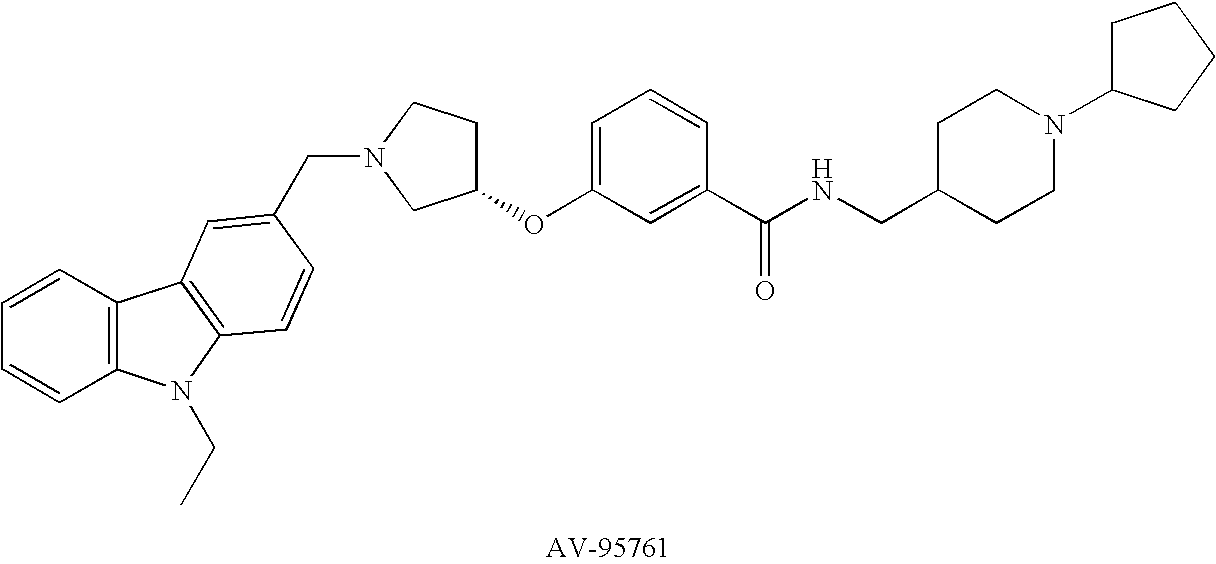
C1(OC2=CC=CC(C(NCC3CCN(C4CCCC4)CC3)=O)=C2)CCN(CC2=CC3=C(N(CC)C4=C3C=CC=C4)C=C2)C1
